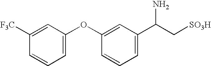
C1([F3C])=CC(OC2=CC(C(C[SO3H])N)=CC=C2)=CC=C1
